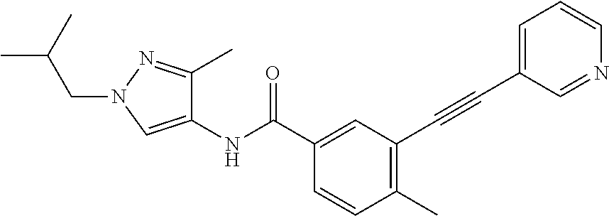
C1(C)=C(C#CC2=CC=CN=C2)C=C(C(NC2=CN(CC(C)C)N=C2C)=O)C=C1
